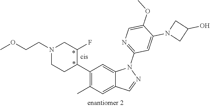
C1(C2C(F)CN(CCOC)CC2)=C(C)C=C2C(=C1)N(C1=NC=C(OC)C(N3CC(O)C3)=C1)N=C2
